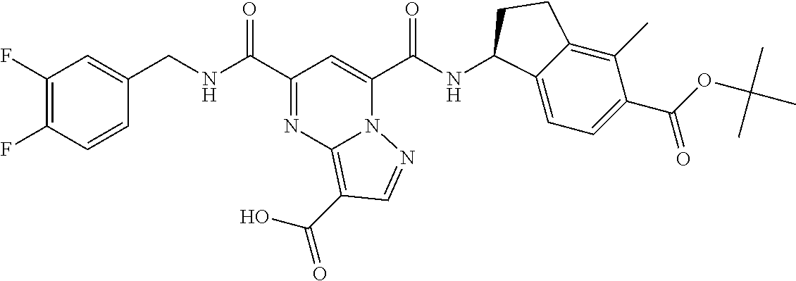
C1(F)=C(F)C=CC(CNC(C2=NC3=C(C(O)=O)C=NN3C(C(NC3C4=CC=C(C(=O)OC(C)(C)C)C(C)=C4CC3)=O)=C2)=O)=C1
